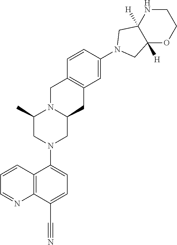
C(#N)C1=CC=C(N2CC3N(CC4=C(C3)C=C(N3CC5([H])C([H])(C3)NCCO5)C=C4)C(C)C2)C2=C1N=CC=C2
